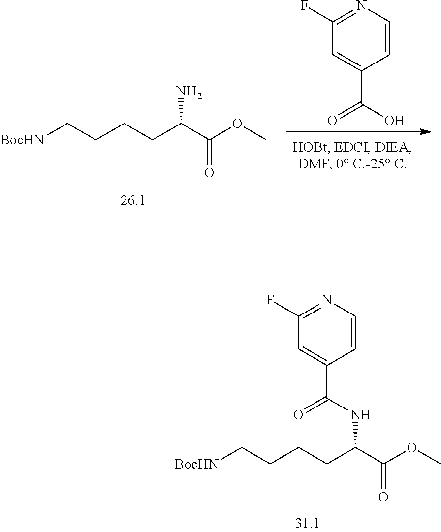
C(NC(C(OC)=O)CCCC[BocHN])(=O)C1=CC(F)=NC=C1.C(O)(=O)C1=CC(F)=NC=C1.NC(C(OC)=O)CCCC[BocHN]
